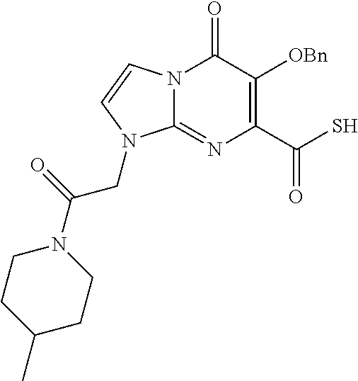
N12C(=NC(C(S)=O)=C([OBn])C1=O)N(CC(N1CCC(C)CC1)=O)C=C2
